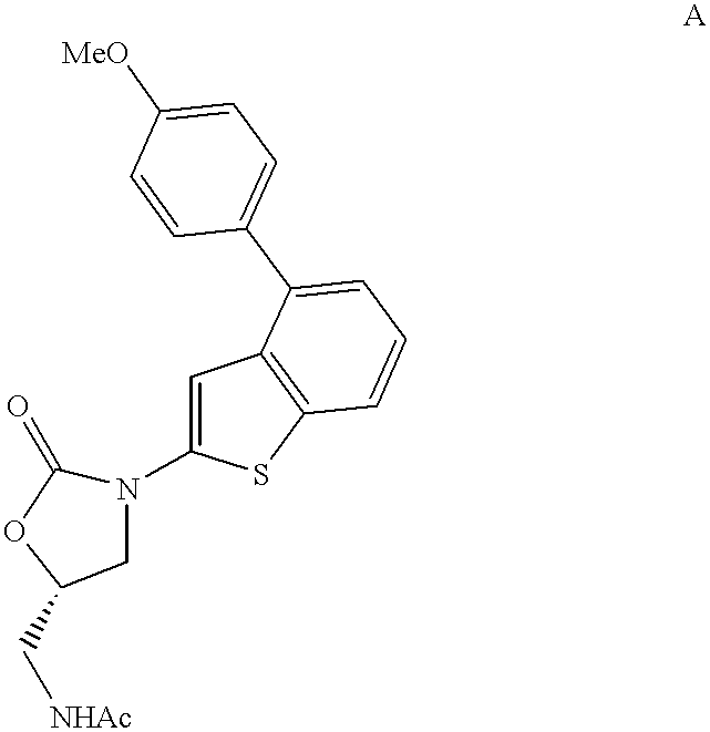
C1=C(N2C(=O)OC(C[NHAc])C2)SC2=C1C(C1=CC=C([MeO])C=C1)=CC=C2
